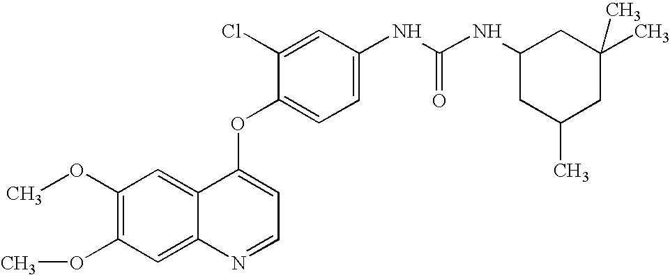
C1(OC)=C(OC)C=C2C(=C1)C(OC1=CC=C(NC(NC3CC(C)CC(C)(C)C3)=O)C=C1Cl)=CC=N2
